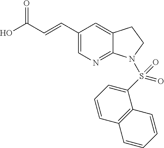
C1(C=CC(O)=O)=CN=C2C(=C1)CCN2S(C1=CC=CC2=C1C=CC=C2)(=O)=O
